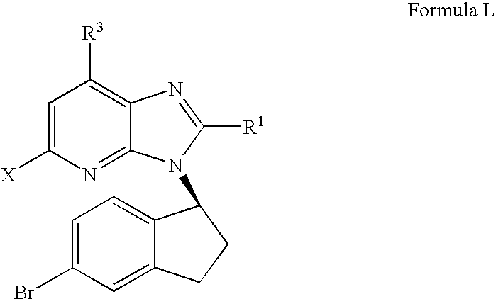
C1=C(Br)C=C2C(=C1)C(N1C3=NC([X])=CC([R3])=C3N=C1[R1])CC2
